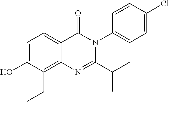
C1=C(O)C(CCC)=C2C(=C1)C(=O)N(C1=CC=C(Cl)C=C1)C(C(C)C)=N2
